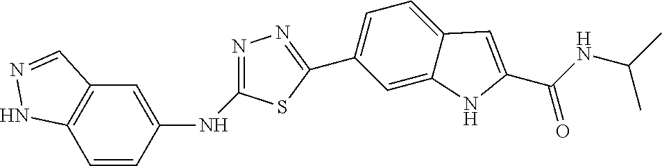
N(C1=CC2=C(C=C1)NN=C2)C1=NN=C(C2=CC=C3C(=C2)NC(C(NC(C)C)=O)=C3)S1
